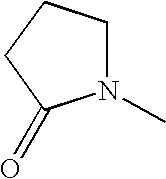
N1(C)CCCC1=O
